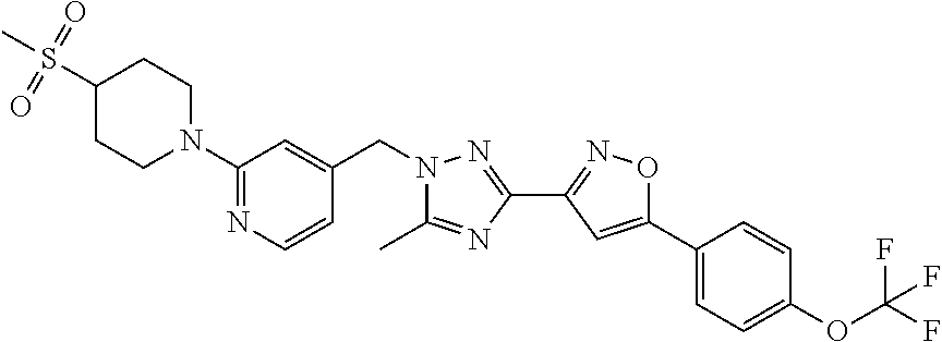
O1C(C2=CC=C(OC(F)(F)F)C=C2)=CC(C2=NN(CC3=CC(N4CCC(S(C)(=O)=O)CC4)=NC=C3)C(C)=N2)=N1
